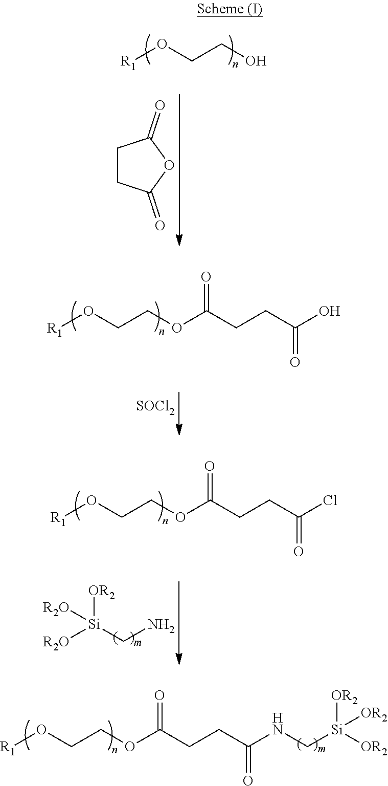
[R1]OCCOC(CCC(NC[Si]([OR2])([OR2])[OR2])=O)=O.[R1]OCCO.C1CC(=O)OC1=O.[R1]OCCOC(CCC(O)=O)=O.[SOCl2].[R1]OCCOC(CCC(Cl)=O)=O.[OR2][Si](CN)([R2O])[R2O]
